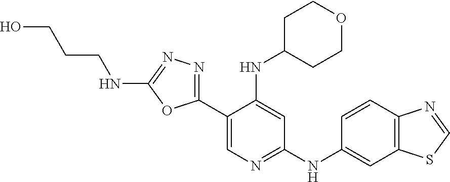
C(CNC1=NN=C(C2=CN=C(NC3=CC4=C(C=C3)N=CS4)C=C2NC2CCOCC2)O1)CO
